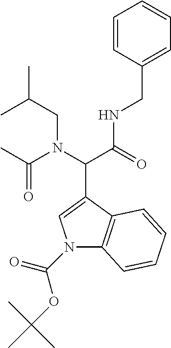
N1(C(=O)OC(C)(C)C)C2=C(C(C(N(CC(C)C)C(C)=O)C(=O)NCC3=CC=CC=C3)=C1)C=CC=C2
